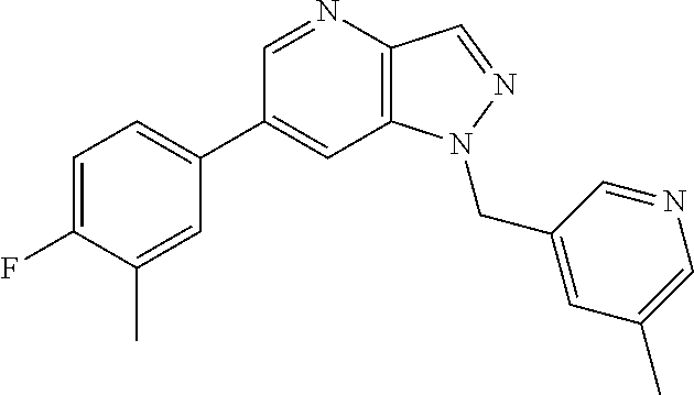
C1(C2=CC=C(F)C(C)=C2)=CC2=C(C=NN2CC2=CC(C)=CN=C2)N=C1
